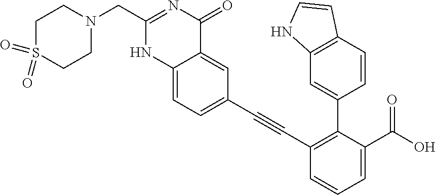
C12=CC(C#CC3=C(C4=CC5=C(C=C4)C=CN5)C(C(O)=O)=CC=C3)=CC=C1NC(CN1CCS(=O)(=O)CC1)=NC2=O
